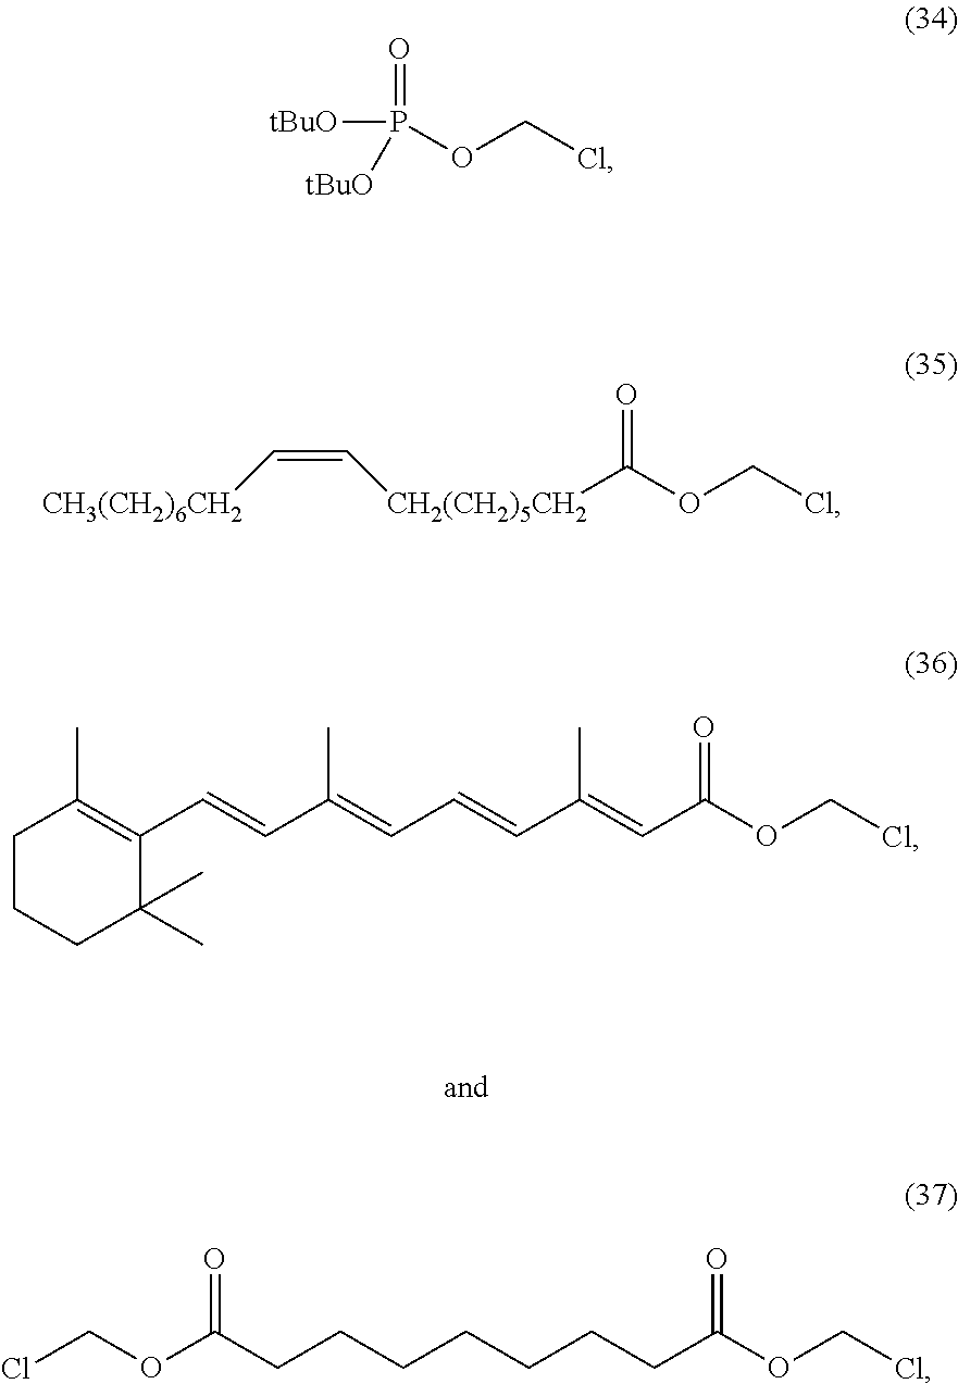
[tBuO]P(=O)([tBuO])OCCl.[CH3(CH2)6CH2]C=C[CH2(CH2)5CH2]C(OCCl)=O.C1CCC(C)(C)C(C=CC(=CC=CC(=CC(OCCl)=O)C)C)=C1C.ClCOC(CCCCCCCC(OCCl)=O)=O
